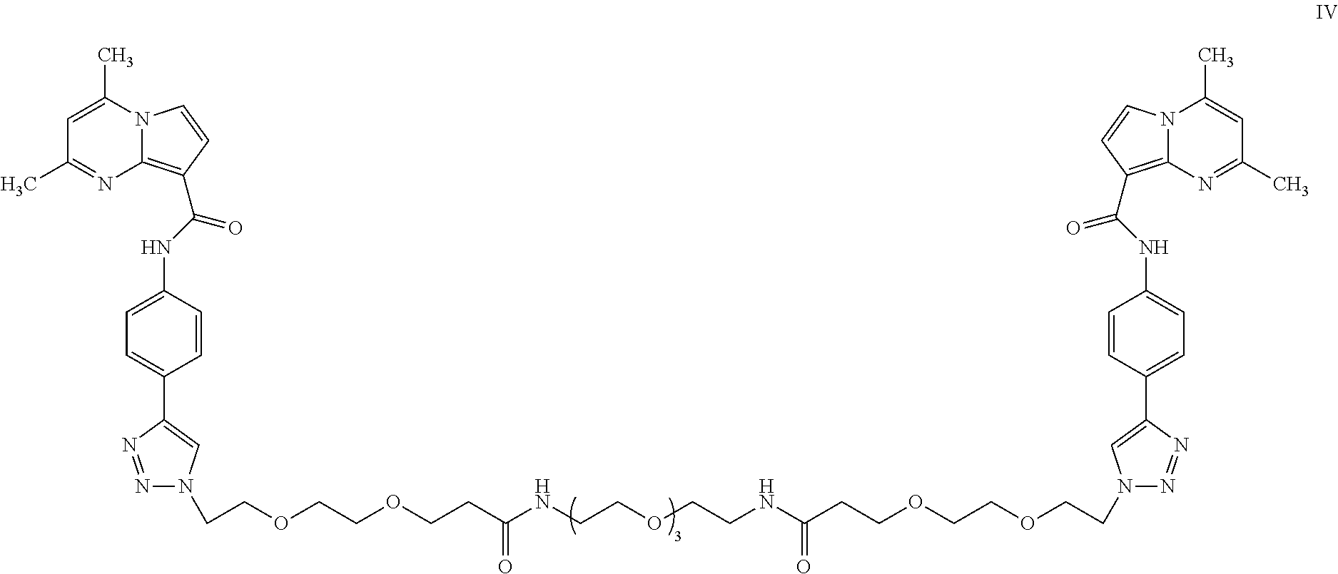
C1=C(C)N2C(=C(C(NC3=CC=C(C4=CN(CCOCCOCCC(NCCOCCNC(CCOCCOCCN5N=NC(C6=CC=C(NC(C7=C8N=C(C)C=C(C)N8C=C7)=O)C=C6)=C5)=O)=O)N=N4)C=C3)=O)C=C2)N=C1C
